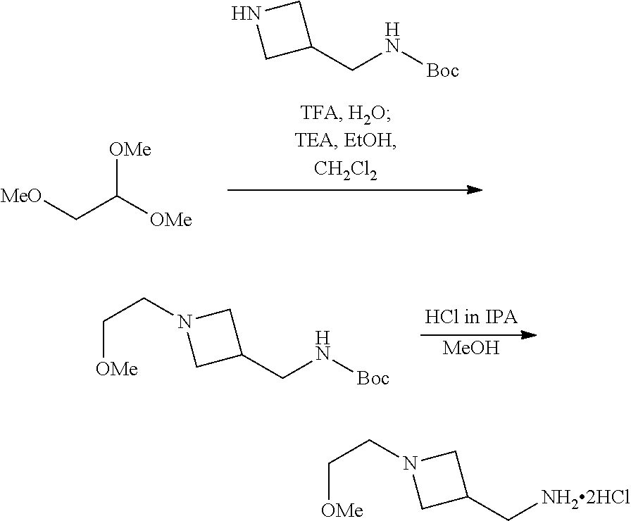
N1CC(CN[Boc])C1.C(C([OMe])[OMe])[MeO].N1(CC[OMe])CC(CN[Boc])C1.[MeOH].N1(CC[OMe])CC(C[NH22HCl])C1
